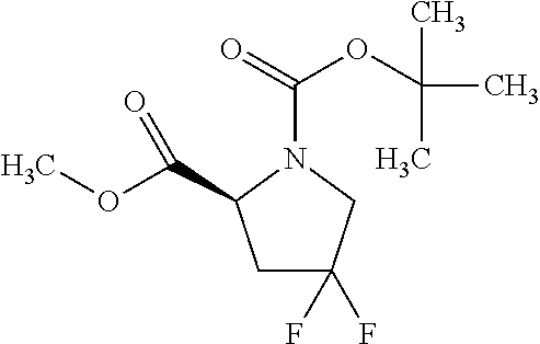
C1C(C(OC)=O)N(C(=O)OC(C)(C)C)CC1(F)F
